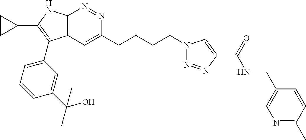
N1=NC2=C(C=C1CCCCN1N=NC(C(NCC3=CN=C(C)C=C3)=O)=C1)C(C1=CC=CC(C(C)(O)C)=C1)=C(C1CC1)N2
